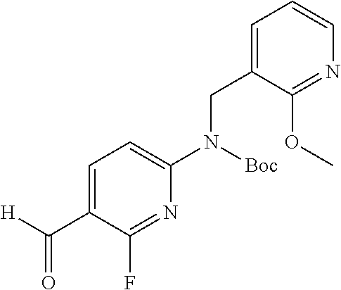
C1=C(C([H])=O)C(F)=NC(N(CC2=CC=CN=C2OC)[Boc])=C1
